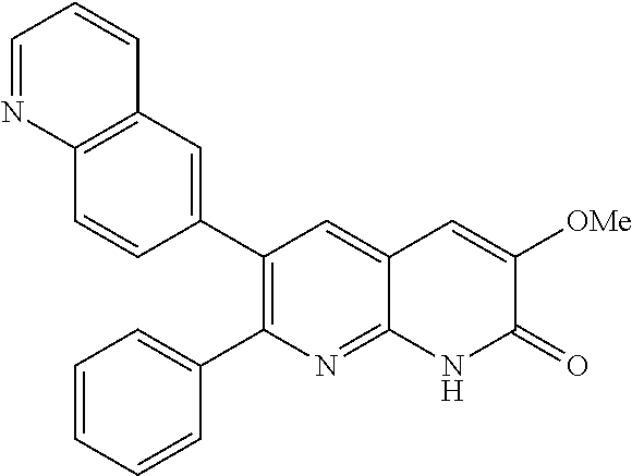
C12=C(C=C(C3=C(C4=CC=CC=C4)N=C4C(=C3)C=C([OMe])C(=O)N4)C=C1)C=CC=N2
